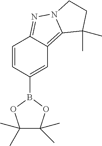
C1=CC(B2OC(C)(C)C(C)(C)O2)=CC2=C3N(N=C12)CCC3(C)C
